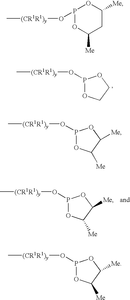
P1(O[(CR1R1)y]C)OCCO1.P1(O[(CR1R1)y]C)OC([Me])C([Me])O1.P1(O[(CR1R1)y]C)OC([Me])CC([Me])O1.P1(O[(CR1R1)y]C)OC([Me])C([Me])O1.P1(O[(CR1R1)y]C)OC([Me])C([Me])O1
